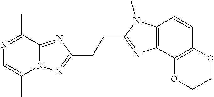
C(C1=NC2=C(N1C)C=CC1=C2OCCO1)CC1=NN2C(C)=CN=C(C)C2=N1
